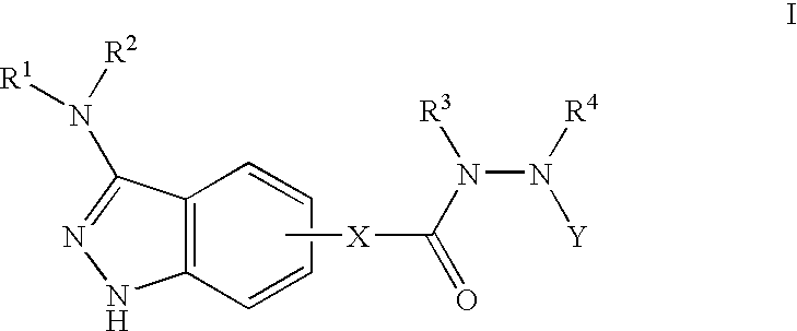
C12=C(C=CC=C1)NN=C2N([R2])[R1].C[X]C(=O)N([R3])N([R4])[Y]
